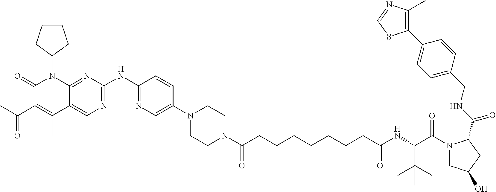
C1(=O)C(C(C)=O)=C(C)C2=CN=C(NC3=NC=C(N4CCN(C(CCCCCCCC(NC(C(N5CC(O)CC5C(=O)NCC5=CC=C(C6=C(C)N=CS6)C=C5)=O)C(C)(C)C)=O)=O)CC4)C=C3)N=C2N1C1CCCC1
